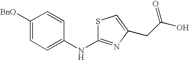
C1([BnO])=CC=C(NC2=NC(CC(=O)O)=CS2)C=C1
